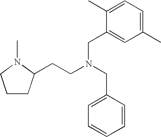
C1CC(CCN(CC2=CC=CC=C2)CC2=CC(C)=CC=C2C)N(C)C1
